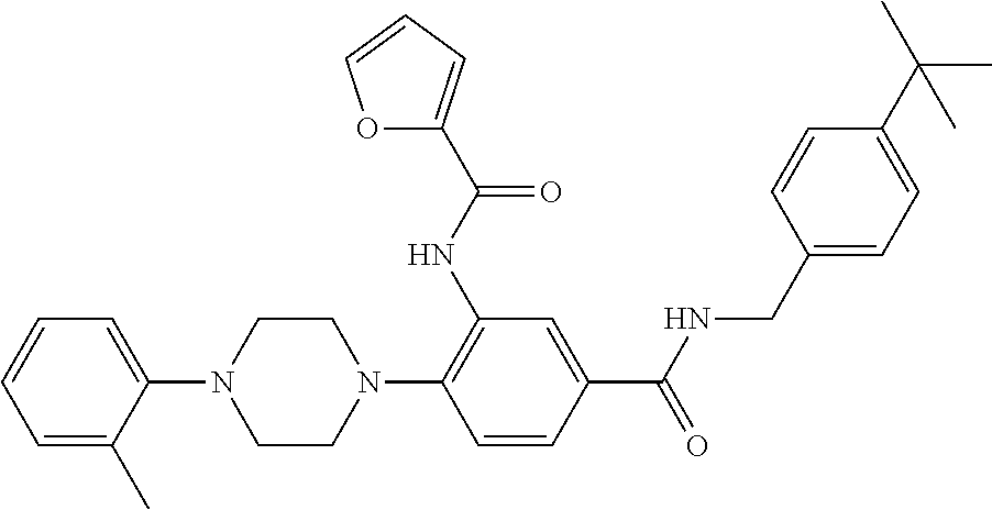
C1=C(C)C(N2CCN(C3=C(NC(=O)C4=CC=CO4)C=C(C(NCC4=CC=C(C(C)(C)C)C=C4)=O)C=C3)CC2)=CC=C1
